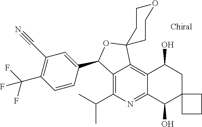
C12=C(C(C)C)N=C3C(=C1C1(OC2C2=CC(C#N)=C(C(F)(F)F)C=C2)CCOCC1)C(O)CC1(C3O)CCC1
